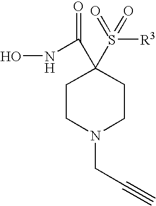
C1CN(CC#C)CCC1(S([R3])(=O)=O)C(NO)=O
